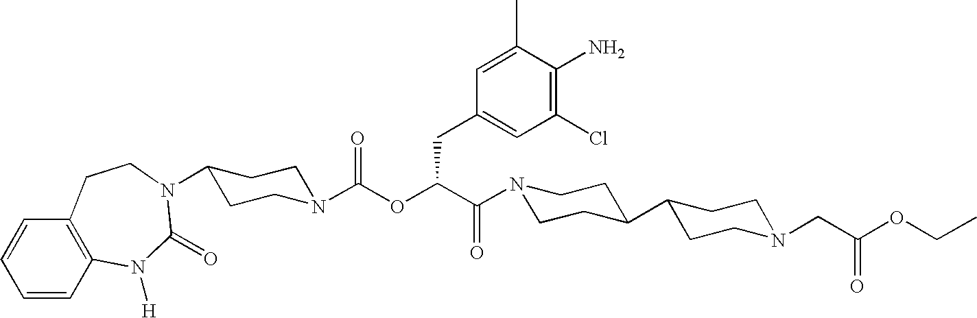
C1=CC2=C(C=C1)CCN(C1CCN(C(OC(CC3=CC(Cl)=C(N)C(C)=C3)C(=O)N3CCC(C4CCN(CC(OCC)=O)CC4)CC3)=O)CC1)C(=O)N2[H]
